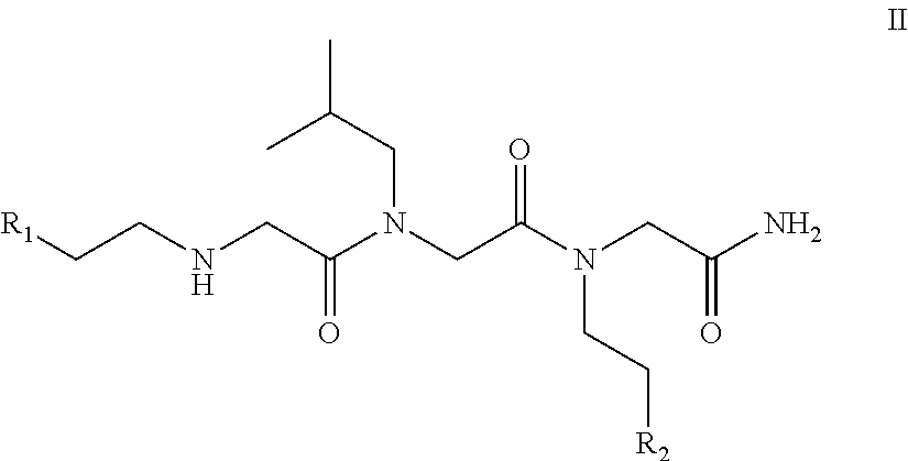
[R1]CCNCC(N(CC(N(CC(N)=O)CC[R2])=O)CC(C)C)=O
